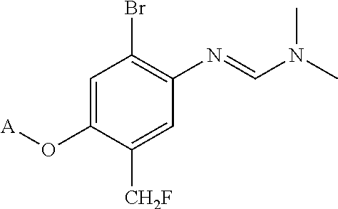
C1=C(O[A])C([CH2F])=CC(N=CN(C)C)=C1Br
